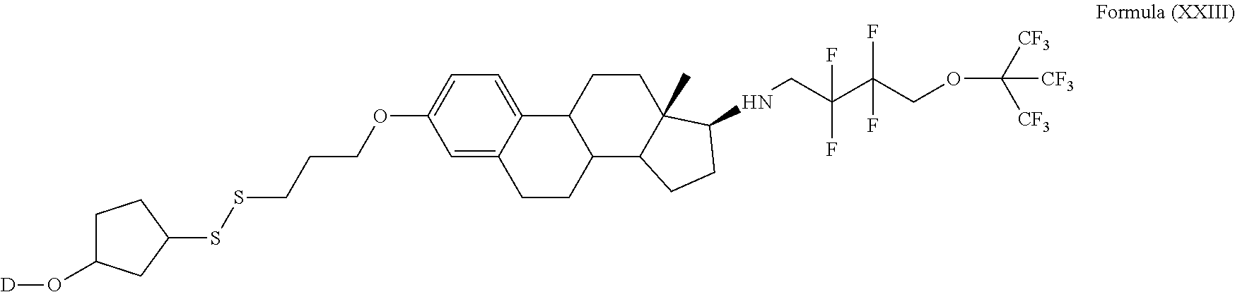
C1=C(OCCCSSC2CC(O[D])CC2)C=C2C(=C1)C1C(CC2)C2C(C)(CC1)C(NCC(C(COC([CF3])([CF3])[CF3])(F)F)(F)F)CC2
